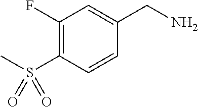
NCC1=CC(F)=C(S(C)(=O)=O)C=C1
